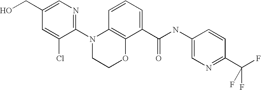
C1(N2CCOC3=C2C=CC=C3C(NC2=CN=C(C(F)(F)F)C=C2)=O)=NC=C(CO)C=C1Cl
